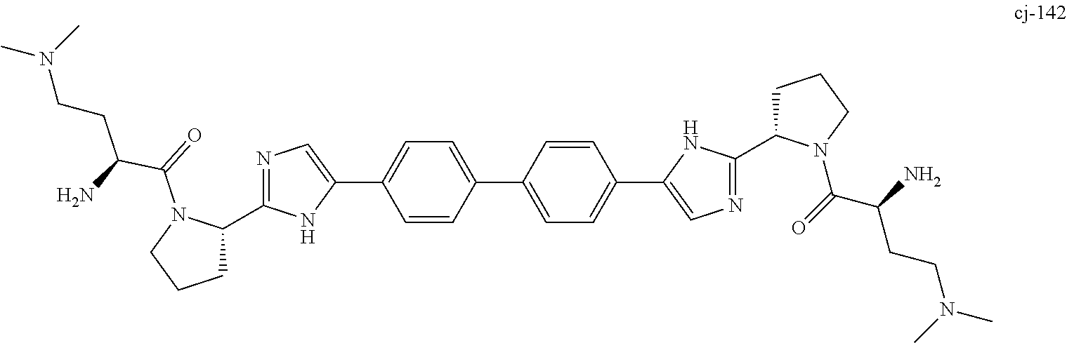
C1C(C2=NC=C(C3=CC=C(C4=CC=C(C5=CN=C(C6CCCN6C(=O)C(N)CCN(C)C)N5)C=C4)C=C3)N2)N(C(=O)C(N)CCN(C)C)CC1
